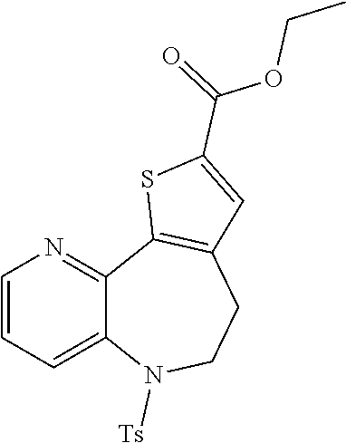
C1=CC=C2C(=N1)C1=C(CCN2[Ts])C=C(C(=O)OCC)S1
